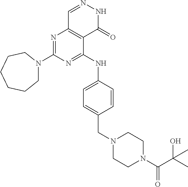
N1=C(N2CCCCCC2)N=C(NC2=CC=C(CN3CCN(C(C(C)(O)C)=O)CC3)C=C2)C2=C1C=NNC2=O
